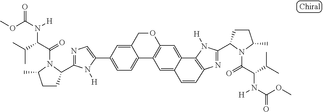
C1=C(C2=CC=C3C(=C2)COC2=C3C=C3C(=C2)C2=C(N=C(C4CCC(C)N4C(=O)C(C(C)C)N([H])C(OC)=O)N2[H])C=C3)N([H])C(C2CCC(C)N2C(=O)C(C(C)C)N([H])C(OC)=O)=N1
